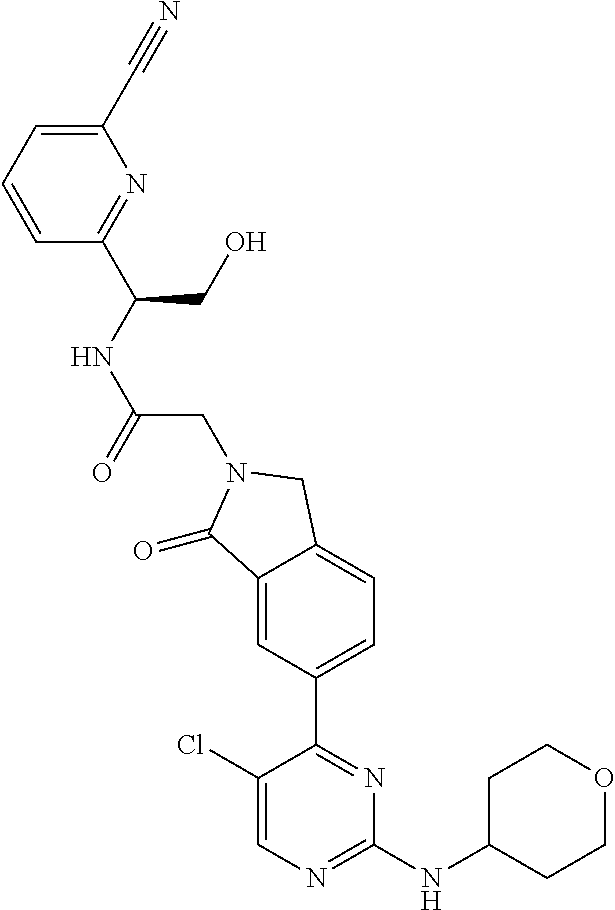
C1(Cl)=CN=C(NC2CCOCC2)N=C1C1=CC=C2C(=C1)C(=O)N(CC(NC(CO)C1=NC(C#N)=CC=C1)=O)C2
